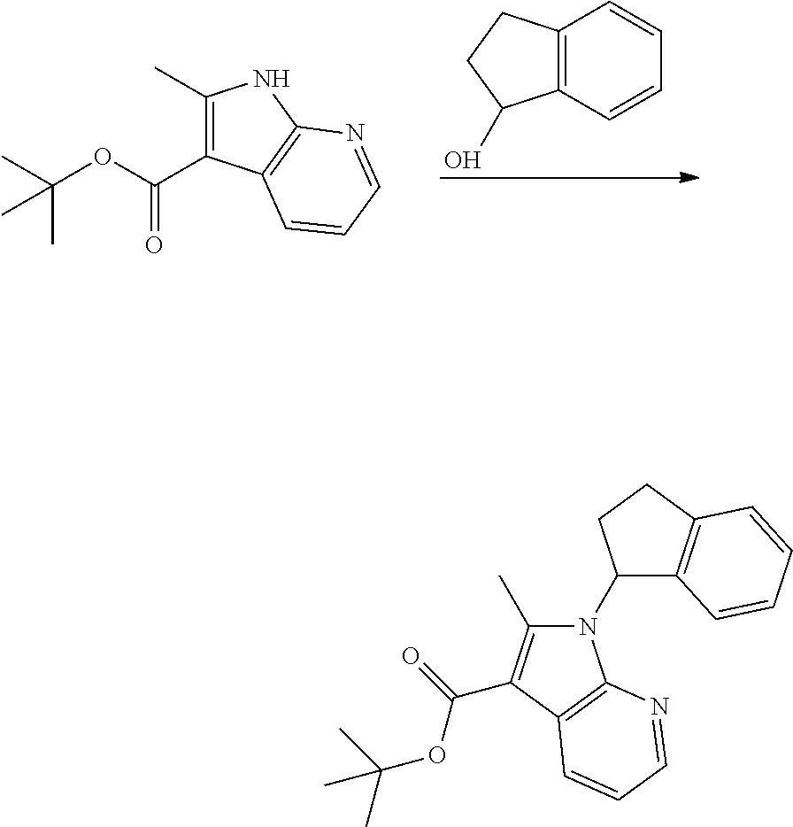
C(OC(C1=C(C)NC2=C1C=CC=N2)=O)(C)(C)C.C12=C(C=CC=C1)C(O)CC2.C1(N2C(C)=C(C(OC(C)(C)C)=O)C3=C2N=CC=C3)C2=C(CC1)C=CC=C2
